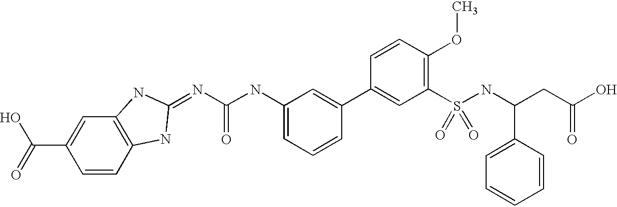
N(C(NC1=CC=CC(C2=CC(S(NC(CC(O)=O)C3=CC=CC=C3)(=O)=O)=C(OC)C=C2)=C1)=O)=C1NC2=C(C=C(C(=O)O)C=C2)N1
